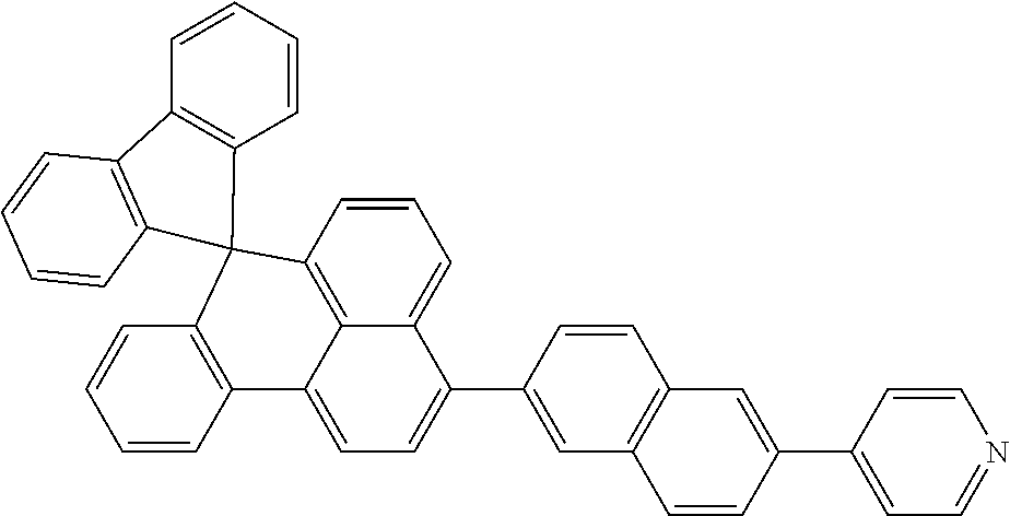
C1=CC2=C3C(=C1)C(C1=CC4=C(C=C1)C=C(C1=CC=NC=C1)C=C4)=CC=C3C1=C(C=CC=C1)C21C2=C(C=CC=C2)C2=C1C=CC=C2
